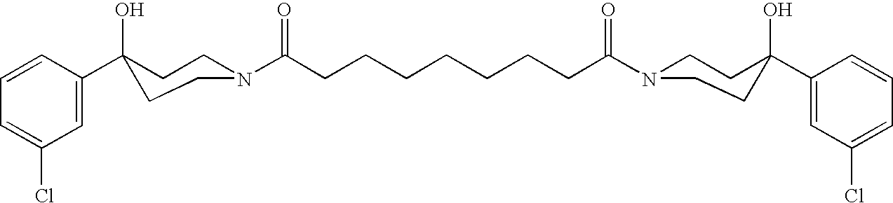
C1=C(C2(O)CCN(C(CCCCCCCC(N3CCC(C4=CC(Cl)=CC=C4)(O)CC3)=O)=O)CC2)C=CC=C1Cl
